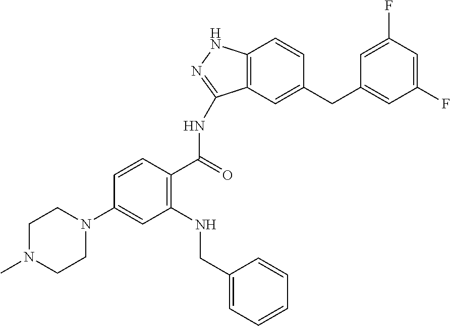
C1=CC(C(=O)NC2=NNC3=C2C=C(CC2=CC(F)=CC(F)=C2)C=C3)=C(NCC2=CC=CC=C2)C=C1N1CCN(C)CC1
